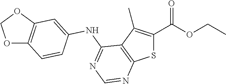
O1C2=C(OC1)C=C(NC1=NC=NC3=C1C(C)=C(C(=O)OCC)S3)C=C2
